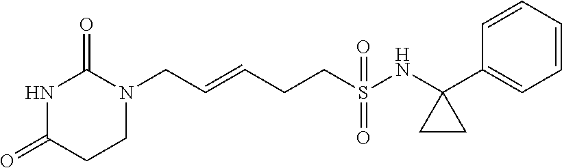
C(=CCCS(NC1(C2=CC=CC=C2)CC1)(=O)=O)CN1C(=O)NC(=O)CC1
